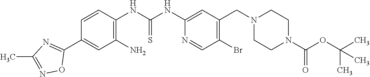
C1(C2=NC(C)=NO2)=CC(N)=C(NC(NC2=CC(CN3CCN(C(OC(C)(C)C)=O)CC3)=C(Br)C=N2)=S)C=C1
